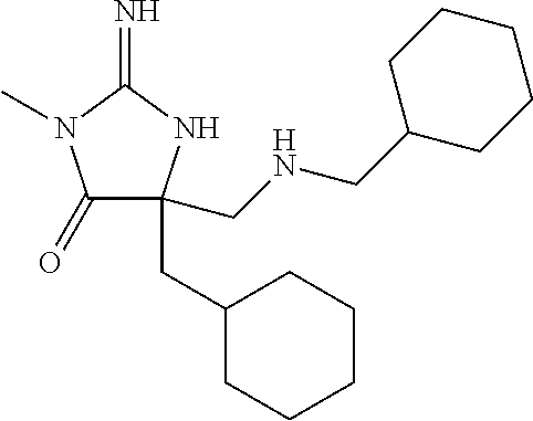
C1(=O)C(CNCC2CCCCC2)(CC2CCCCC2)NC(=N)N1C
